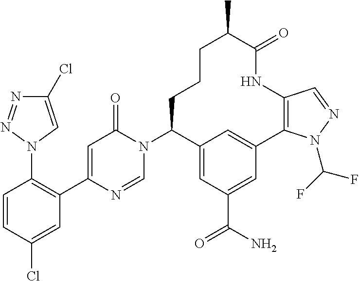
C12=C(C3=CC(=CC(C(N)=O)=C3)C(N3C(=O)C=C(C4=C(N5N=NC(Cl)=C5)C=CC(Cl)=C4)N=C3)CCCC(C)C(=O)N1)N(C(F)F)N=C2
